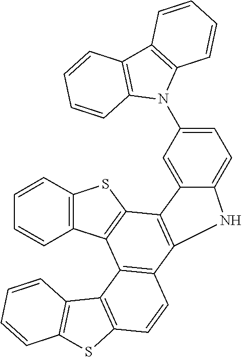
C1=CC2=C(C3=C1C1=C(C4=C3C3=C(C=CC=C3)S4)C3=CC(N4C5=C(C6=C4C=CC=C6)C=CC=C5)=CC=C3N1)C1=C(S2)C=CC=C1
